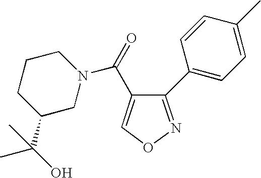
O=C(C1=CON=C1C1=CC=C(C)C=C1)N1CCCC(C(O)(C)C)C1
